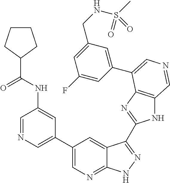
C1(C2=CN=CC(NC(C3CCCC3)=O)=C2)=CN=C2C(=C1)C(C1=NC3=C(N1)C=NC=C3C1=CC(CNS(C)(=O)=O)=CC(F)=C1)=NN2
